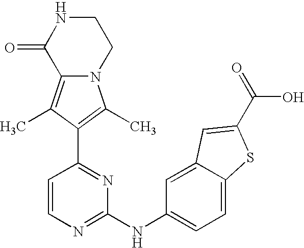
N12C(=C(C)C(C3=NC(NC4=CC=C5C(=C4)C=C(C(=O)O)S5)=NC=C3)=C1C)C(=O)NCC2
